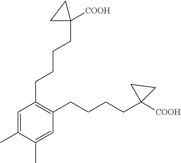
C1(CCCCC2([COOH])CC2)=C(CCCCC2([COOH])CC2)C=C(C)C(C)=C1
